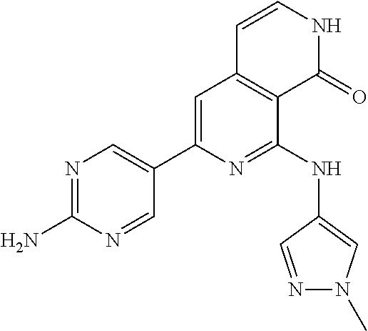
C1(C2=CC3=C(C(NC4=CN(C)N=C4)=N2)C(=O)NC=C3)=CN=C(N)N=C1
